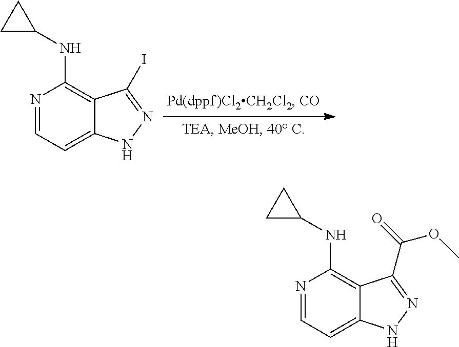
N1=CC=C2C(=C1NC1CC1)C(I)=NN2.N1=CC=C2C(=C1NC1CC1)C(C(OC)=O)=NN2
